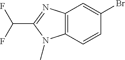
C12=C(N=C(C(F)F)N1C)C=C(Br)C=C2
